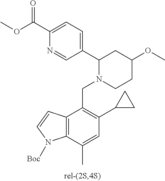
C1(C(OC)=O)=CC=C(C2N(CC3=C(C4CC4)C=C(C)C4=C3C=CN4[Boc])CCC(OC)C2)C=N1
